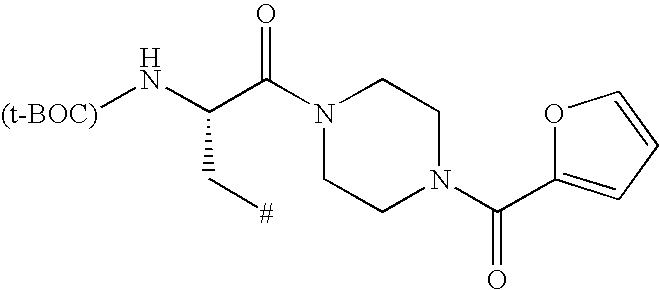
[(t-BOC)]NC(C(N1CCN(C(C2=CC=CO2)=O)CC1)=O)C[#]
